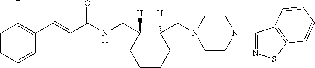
C1(C=CC(NCC2([H])CCCCC2(CN2CCN(C3=NSC4=C3C=CC=C4)CC2)[H])=O)=C(F)C=CC=C1
